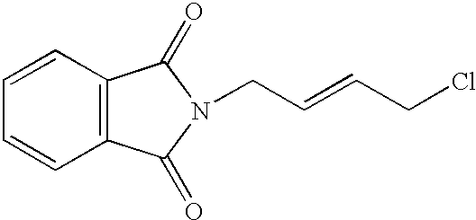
C12=C(C=CC=C1)C(=O)N(CC=CCCl)C2=O
